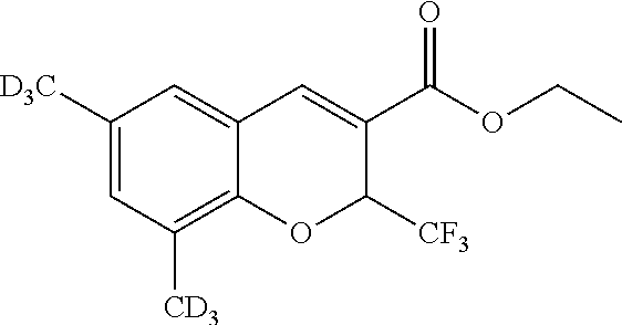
C1([D3C])=CC([CD3])=C2C(=C1)C=C(C(OCC)=O)C([CF3])O2
